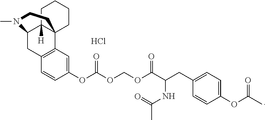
Cl.C1=CC(OC(OCOC(C(CC2=CC=C(OC(C)=O)C=C2)NC(C)=O)=O)=O)=CC2=C1CC1C3([H])C2(CCCC3)CCN1C
